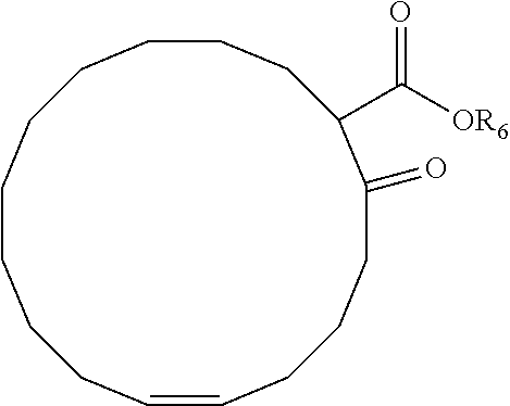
C1=CCCCCCCCCCC(C([OR6])=O)C(=O)CCC1
